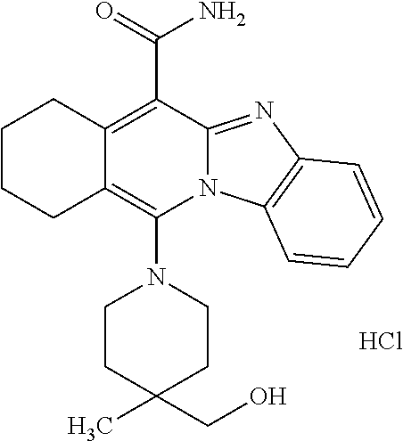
Cl.C12=C(C(N)=O)C3=NC4=C(N3C(N3CCC(C)(CO)CC3)=C1CCCC2)C=CC=C4
